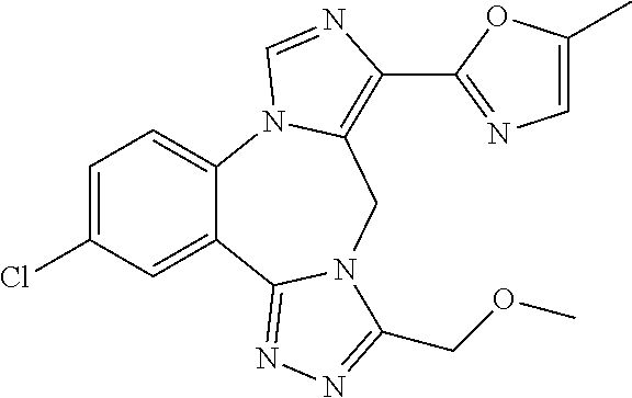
C12=CC=C(Cl)C=C1C1=NN=C(COC)N1CC1=C(C3=NC=C(C)O3)N=CN21
